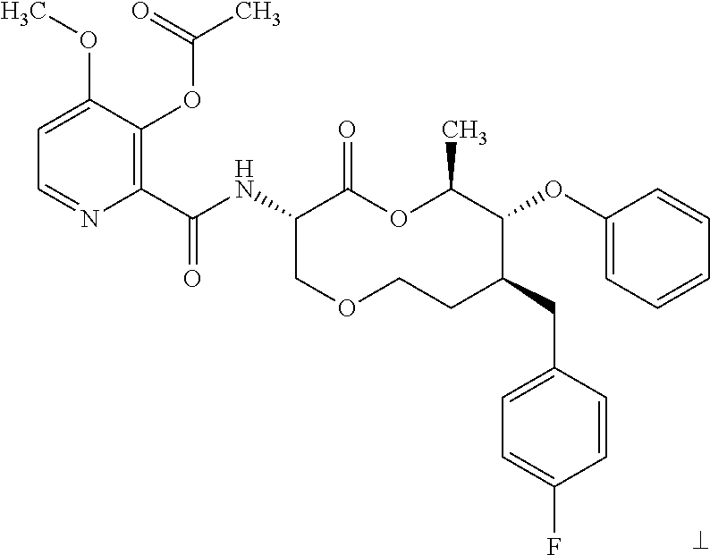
C1(C(NC2COCCC(CC3=CC=C(F)C=C3)C(OC3=CC=CC=C3)C(C)OC2=O)=O)=C(OC(C)=O)C(OC)=CC=N1
